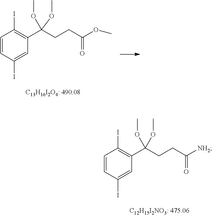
C1=CC(I)=CC(C(CCC(OC)=O)(OC)OC)=C1I.C1=CC(I)=CC(C(CCC([NH2])=O)(OC)OC)=C1I
